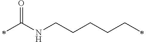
C(NCCCCCC)(=O)C
